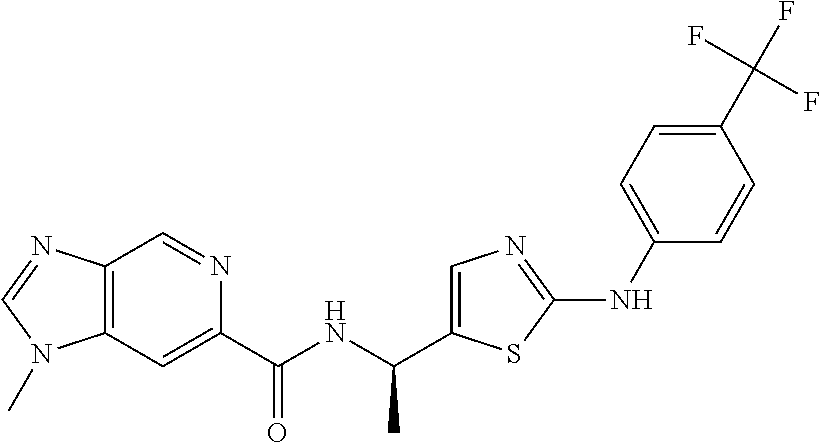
C12=C(C=C(C(NC(C)C3=CN=C(NC4=CC=C(C(F)(F)F)C=C4)S3)=O)N=C1)N(C)C=N2
